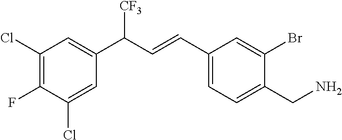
C1(CN)=CC=C(C=CC(C2=CC(Cl)=C(F)C(Cl)=C2)[CF3])C=C1Br
